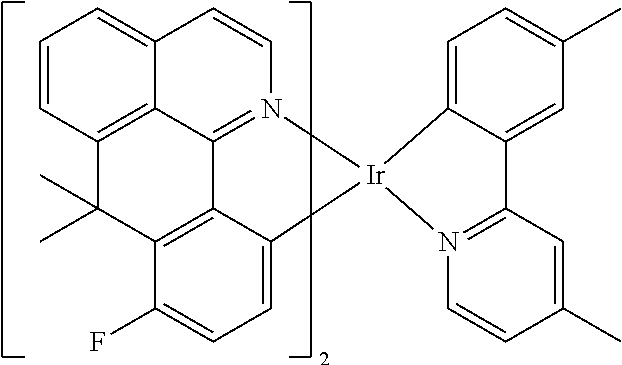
C12=CC=CC3=C1C1=N(C=C2)[Ir]2(C4=CC=C(F)C(=C14)C3(C)C)N1=C(C3=CC(C)=CC=C32)C=C(C)C=C1
